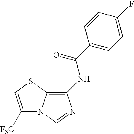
C1([F3C])=CSC2=C(NC(C3=CC=C(F)C=C3)=O)N=CN12
